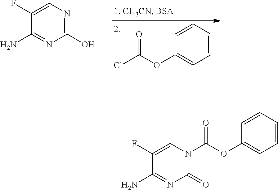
C1=CC=CC=C1OC(N1C=C(F)C(N)=NC1=O)=O.ClC(OC1=CC=CC=C1)=O.C1(F)=CN=C(O)N=C1N
